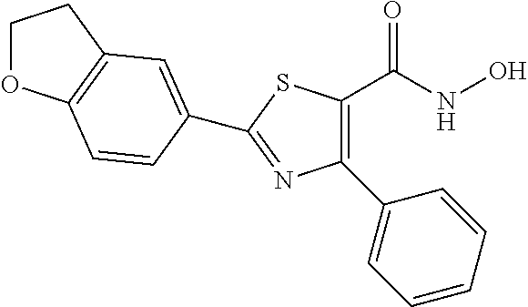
C1(C2=CC=CC=C2)=C(C(NO)=O)SC(C2=CC3=C(OCC3)C=C2)=N1
